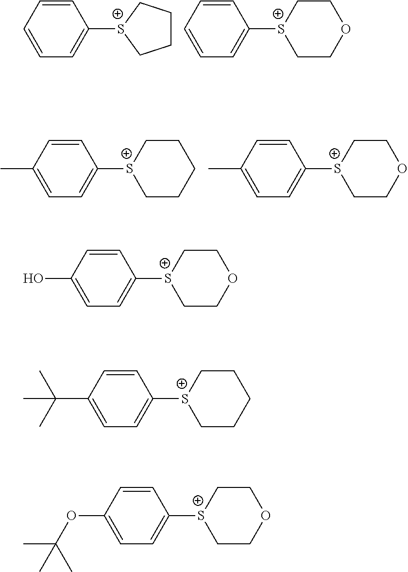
C1=CC([S+]2CCCC2)=CC=C1.C1=CC([S+]2CCOCC2)=CC=C1.C1=CC([S+]2CCOCC2)=CC=C1C.C1=CC([S+]2CCCCC2)=CC=C1C.C1=CC([S+]2CCOCC2)=CC=C1O.C1=CC([S+]2CCCCC2)=CC=C1C(C)(C)C.C1=CC([S+]2CCOCC2)=CC=C1OC(C)(C)C
